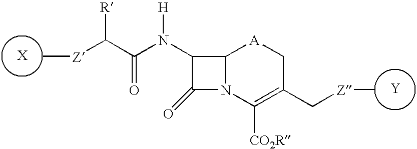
[X].[Y].C12N(C([CO2R])=C(C[Z]C)C[A]1)C(=O)C2N(C(C([Z]C)[R])=O)[H]
